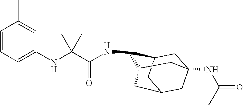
N(C1C2CC3(NC(C)=O)CC(CC1C3)C2)C(C(NC1=CC=CC(C)=C1)(C)C)=O
